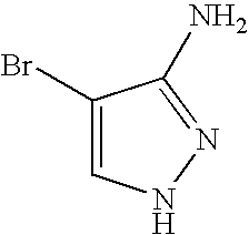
C1(Br)=CNN=C1N
